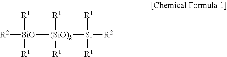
[R2][SiO]([R1])([R1])[(SiO)k]([R1])([R1])[Si]([R2])([R1])[R1]
